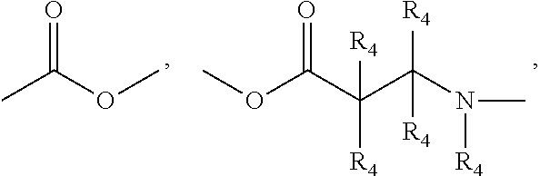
CC(OC)=O.C(OC)(=O)C(C(N([R4])C)([R4])[R4])([R4])[R4]
